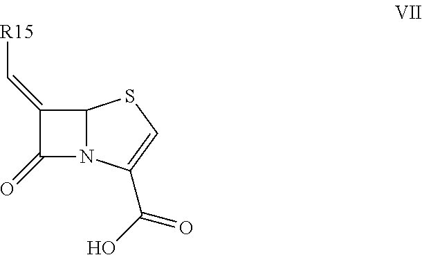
C1(=O)N2C(C1=C[R15])SC=C2C(=O)O
